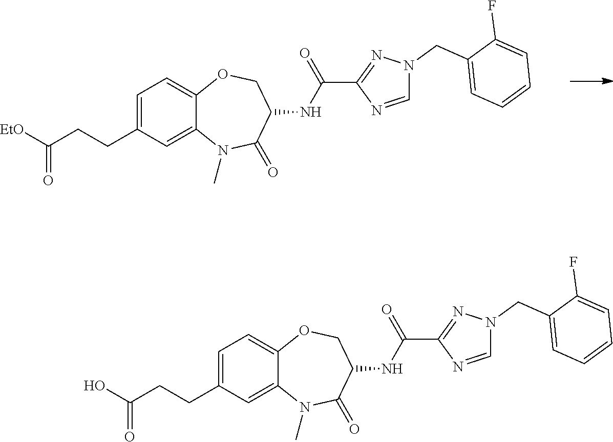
C1=C(CCC(O)=O)C=C2C(=C1)OCC(NC(C1=NN(CC3=CC=CC=C3F)C=N1)=O)C(=O)N2C.C1=C(CCC([EtO])=O)C=C2C(=C1)OCC(NC(C1=NN(CC3=CC=CC=C3F)C=N1)=O)C(=O)N2C
